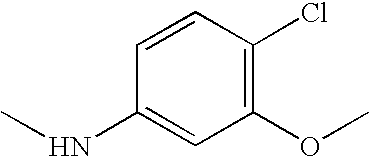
N(C1=CC(OC)=C(Cl)C=C1)C
